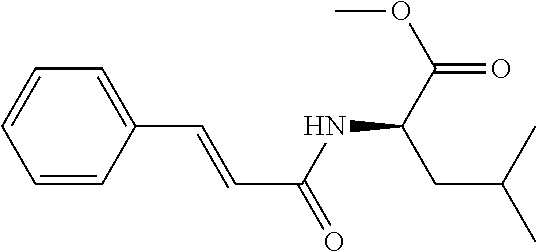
C1(C=CC(NC(C(OC)=O)CC(C)C)=O)=CC=CC=C1
